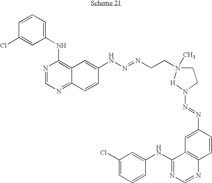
C1=CC=C(NC2=C3C(=NC=N2)C=CC(NN=NCCN2(C)CCN(N=NC4=CC5=C(C=C4)N=CN=C5NC4=CC(Cl)=CC=C4)[H]2)=C3)C=C1Cl
